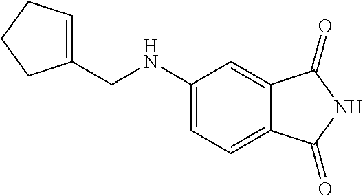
C1(CNC2=CC=C3C(=C2)C(=O)NC3=O)=CCCC1
